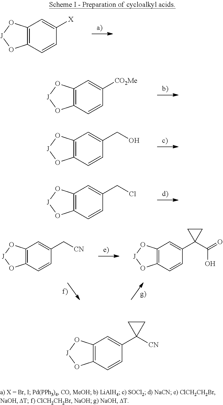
C12=C(C=CC([X])=C1)O[J]O2.C12=C(C=CC([CO2Me])=C1)O[J]O2.C12=C(C=CC(CO)=C1)O[J]O2.C12=C(C=CC(CCl)=C1)O[J]O2.C12=C(C=CC(C[CN])=C1)O[J]O2.C12=C(C=CC(C3(C(O)=O)CC3)=C1)O[J]O2.C12=C(C=CC(C3([CN])CC3)=C1)O[J]O2
